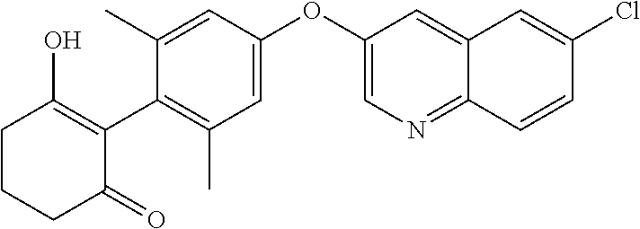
C1=C(OC2=CN=C3C(=C2)C=C(Cl)C=C3)C=C(C)C(C2=C(O)CCCC2=O)=C1C
